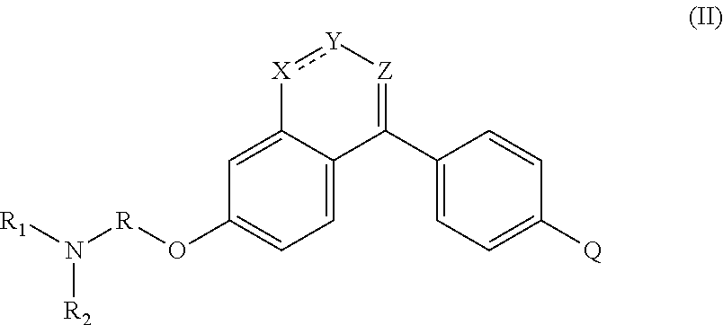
C12=CC(O[R]N([R1])[R2])=CC=C1C(C1=CC=C([Q])C=C1)=[Z][Y]:[X]2
